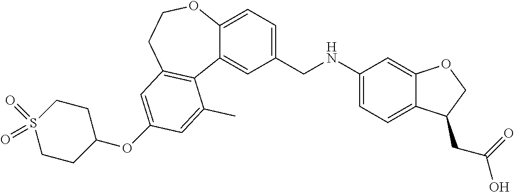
C1(OC2=CC3=C(C4=CC(CNC5=CC=C6C(=C5)OCC6CC(=O)O)=CC=C4OCC3)C(C)=C2)CCS(=O)(=O)CC1
